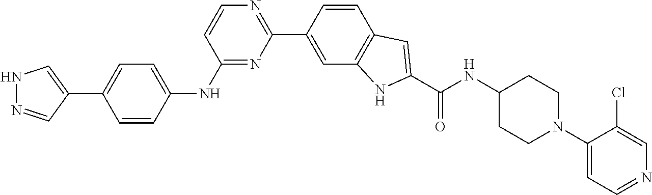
C1=CC(NC2=NC(C3=CC4=C(C=C3)C=C(C(NC3CCN(C5=CC=NC=C5Cl)CC3)=O)N4)=NC=C2)=CC=C1C1=CNN=C1
